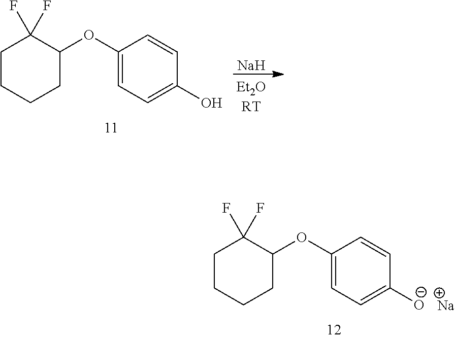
C1CCCC(OC2=CC=C([O-])C=C2)C1(F)F.[Na].C1CCCC(OC2=CC=C(O)C=C2)C1(F)F.[Na]
